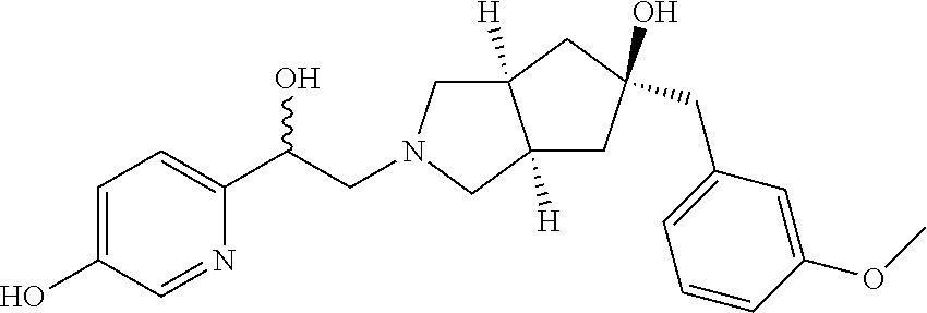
C1=C(O)C=NC(C(O)CN2CC3([H])C([H])(C2)CC(CC2=CC=CC(OC)=C2)(O)C3)=C1
